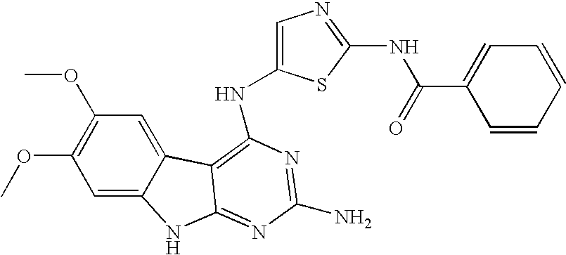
N(C1=CN=C(NC(C2=CC=CC=C2)=O)S1)C1=C2C3=CC(OC)=C(OC)C=C3NC2=NC(N)=N1
